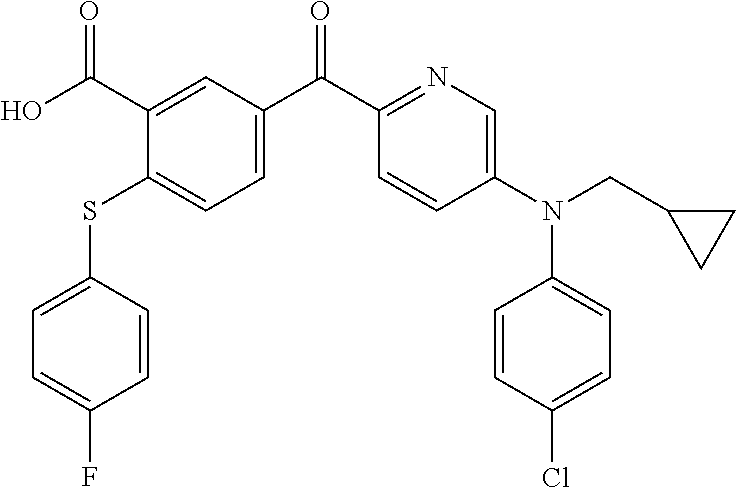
C1=C(SC2=CC=C(C(C3=NC=C(N(C4=CC=C(Cl)C=C4)CC4CC4)C=C3)=O)C=C2C(O)=O)C=CC(F)=C1
